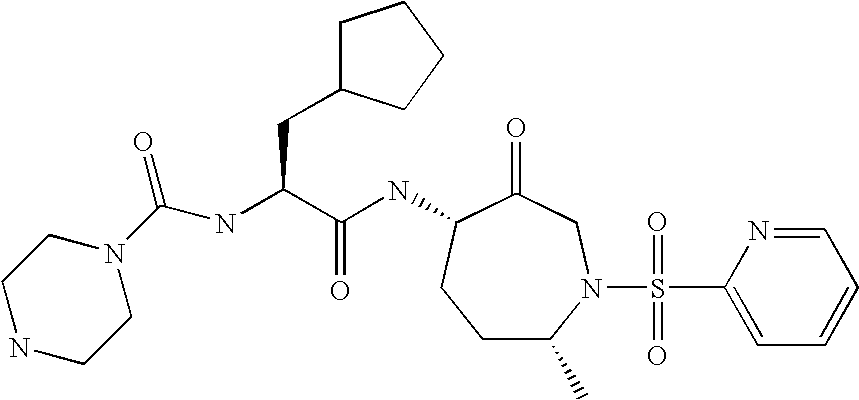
C1C(C)N(S(C2=CC=CC=N2)(=O)=O)CC(=O)C(NC(C(NC(N2CCNCC2)=O)CC2CCCC2)=O)C1
